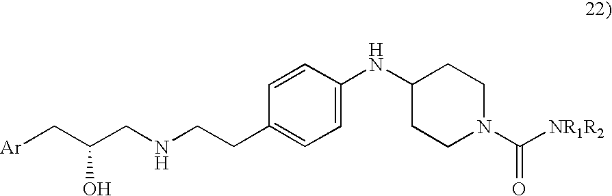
[Ar]CC(CNCCC1=CC=C(NC2CCN(C(=O)[NR1R2])CC2)C=C1)O
